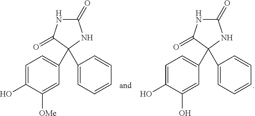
C1(O)=CC(C2(C3=CC=CC=C3)C(=O)NC(=O)N2)=CC=C1O.C1([OMe])=CC(C2(C3=CC=CC=C3)C(=O)NC(=O)N2)=CC=C1O
